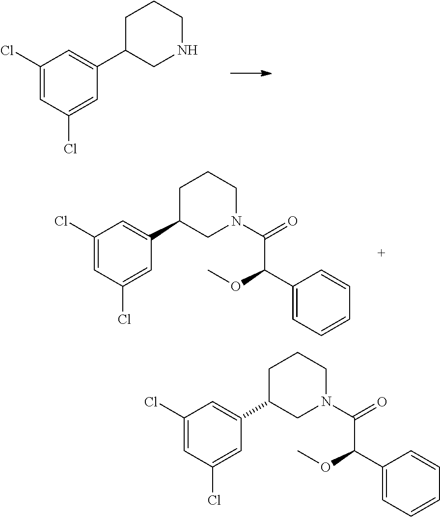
C1(Cl)=CC(Cl)=CC(C2CNCCC2)=C1.C1(Cl)=CC(Cl)=CC(C2CN(C(=O)C(C3=CC=CC=C3)OC)CCC2)=C1.C1(Cl)=CC(Cl)=CC(C2CN(C(=O)C(C3=CC=CC=C3)OC)CCC2)=C1
